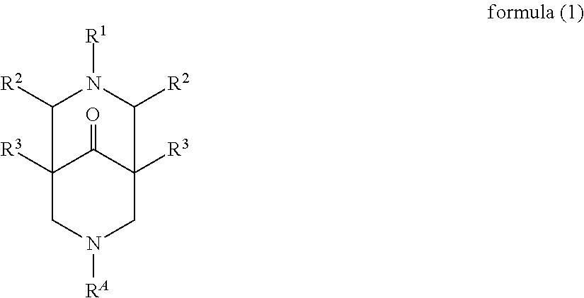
C12([R3])CN([RA])CC([R3])(C1=O)C([R2])N([R1])C2[R2]
